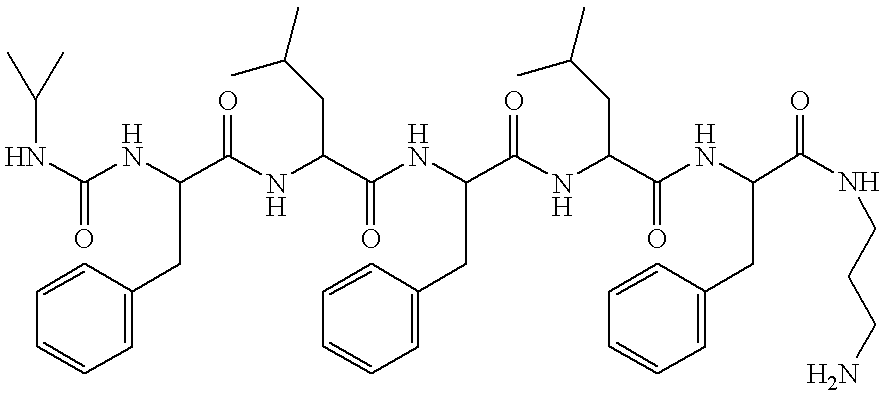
N(C(=O)NC(C(NC(C(NC(C(NC(C(NC(C(NCCCN)=O)CC1=CC=CC=C1)=O)CC(C)C)=O)CC1=CC=CC=C1)=O)CC(C)C)=O)CC1=CC=CC=C1)C(C)C
